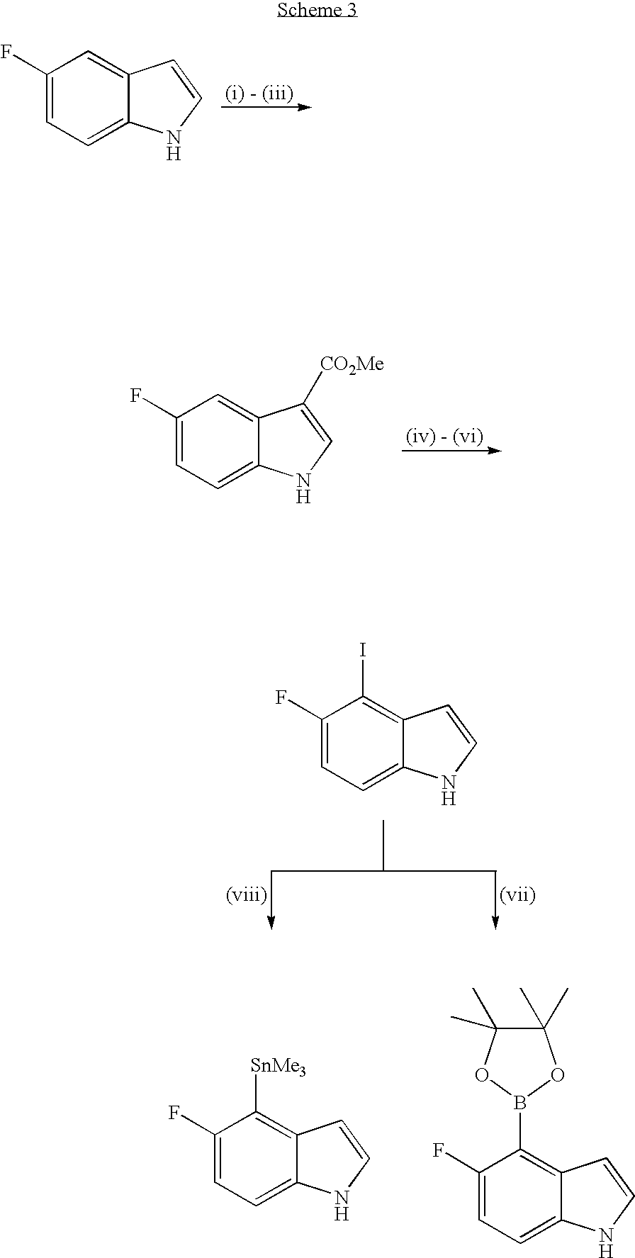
C1(F)=CC=C2C(=C1)C=CN2.C1(F)=CC=C2C(=C1)C([CO2Me])=CN2.C1(F)=CC=C2C(=C1I)C=CN2.C1(F)=CC=C2C(=C1[SnMe3])C=CN2.C1(F)=CC=C2C(=C1B1OC(C)(C)C(C)(C)O1)C=CN2
